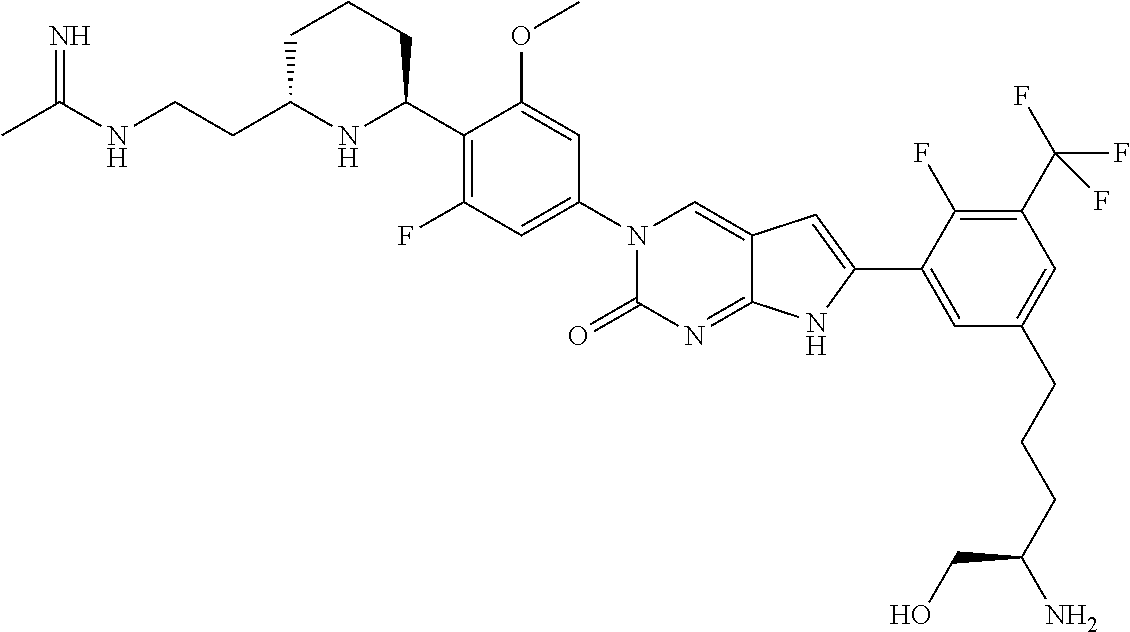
C1C(CCNC(C)=N)NC(C2=C(F)C=C(N3C(=O)N=C4C(=C3)C=C(C3=CC(CCCC(N)CO)=CC(C(F)(F)F)=C3F)N4)C=C2OC)CC1
